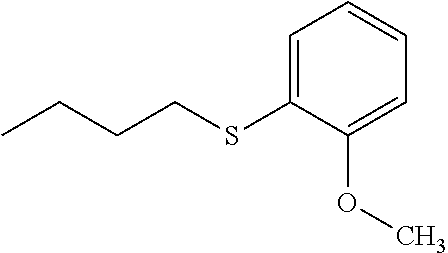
C1=C(SCCCC)C(OC)=CC=C1
